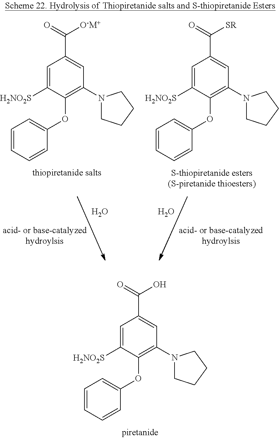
C1=C([H2NO2S])C(OC2=CC=CC=C2)=C(N2CCCC2)C=C1C(=O)[O-M+].C1=C([H2NO2S])C(OC2=CC=CC=C2)=C(N2CCCC2)C=C1C(=O)[SR].O.O.C1=C([H2NO2S])C(OC2=CC=CC=C2)=C(N2CCCC2)C=C1C(=O)O
